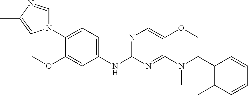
C1(N2C=NC(C)=C2)=CC=C(NC2=NC=C3C(=N2)N(C)C(C2=C(C)C=CC=C2)CO3)C=C1OC
